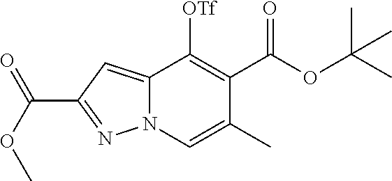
C12=CC(C(OC)=O)=NN1C=C(C)C(C(OC(C)(C)C)=O)=C2[OTf]
